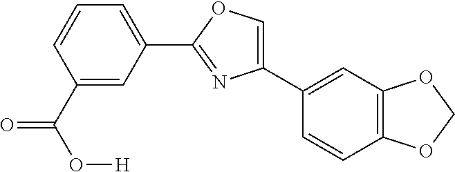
C1(C2=CC3=C(C=C2)OCO3)=COC(C2=CC=CC(C(=O)O[H])=C2)=N1
